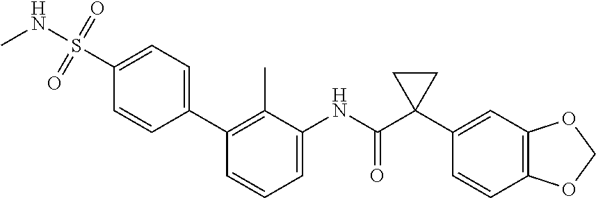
C1=CC=C(NC(C2(C3=CC4=C(C=C3)OCO4)CC2)=O)C(C)=C1C1=CC=C(S(NC)(=O)=O)C=C1
